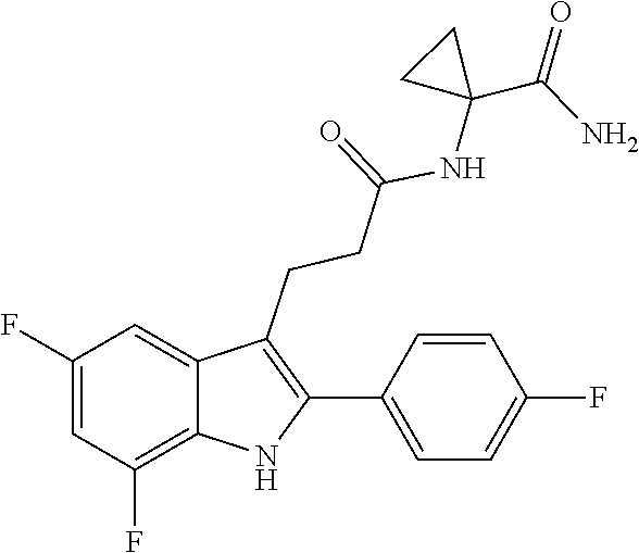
C1=CC(F)=CC=C1C1=C(CCC(=O)NC2(C(N)=O)CC2)C2=CC(F)=CC(F)=C2N1
